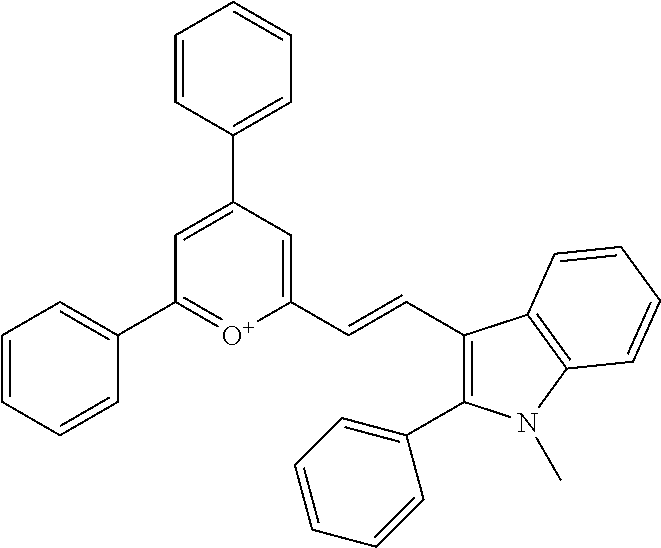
C1(C=CC2=C(C3=CC=CC=C3)N(C)C3=C2C=CC=C3)=CC(C2=CC=CC=C2)=CC(C2=CC=CC=C2)=[O+]1
